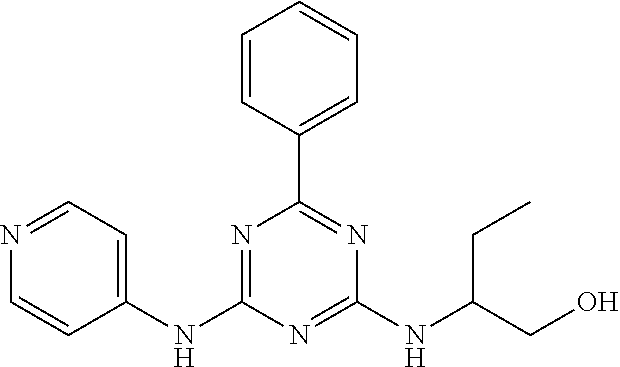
C1=CC(C2=NC(NC(CO)CC)=NC(NC3=CC=NC=C3)=N2)=CC=C1
